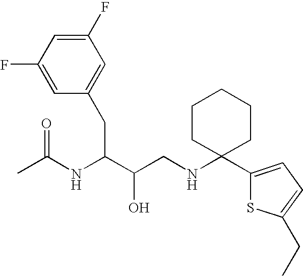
CC(NC(C(CNC1(C2=CC=C(CC)S2)CCCCC1)O)CC1=CC(F)=CC(F)=C1)=O
